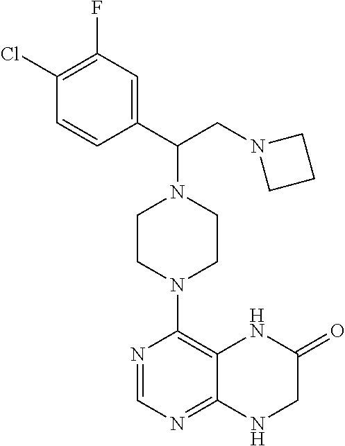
C1CN(C2=C3C(=NC=N2)NCC(=O)N3)CCN1C(C1=CC(F)=C(Cl)C=C1)CN1CCC1
